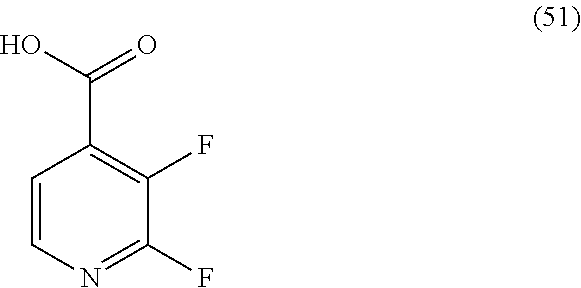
C1=CN=C(F)C(F)=C1C(O)=O
